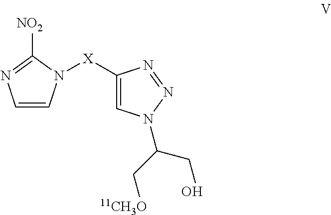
C1=CN([X]C2=CN(C(C[11CH3O])CO)N=N2)C([NO2])=N1
